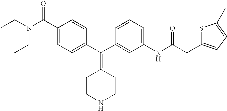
CCN(CC)C(C1=CC=C(C(C2=CC(NC(=O)CC3=CC=C(C)S3)=CC=C2)=C2CCNCC2)C=C1)=O
